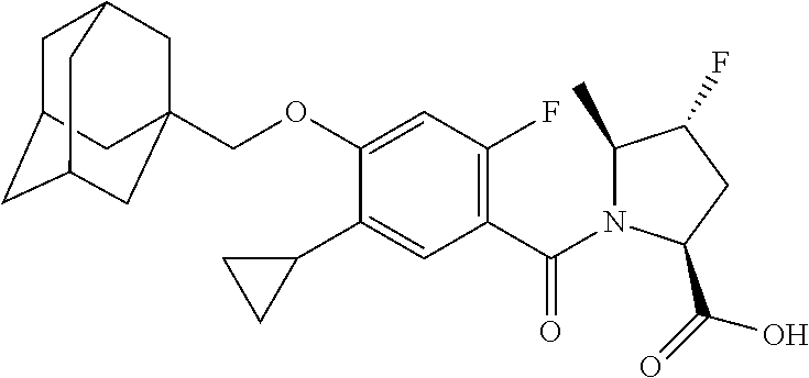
C1C2CC3CC(COC4=CC(F)=C(C(=O)N5C(C)C(F)CC5C(=O)O)C=C4C4CC4)(CC1C3)C2
